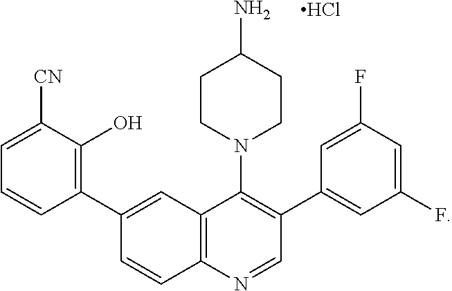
C1(C2=CC3=C(N=CC(C4=CC(F)=CC(F)=C4)=C3N3CCC(N)CC3)C=C2)=C(O)C([CN])=CC=C1.Cl
